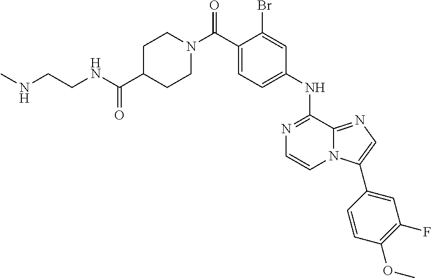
C1N(C(C2=CC=C(NC3=NC=CN4C3=NC=C4C3=CC(F)=C(OC)C=C3)C=C2Br)=O)CCC(C(=O)NCCNC)C1
